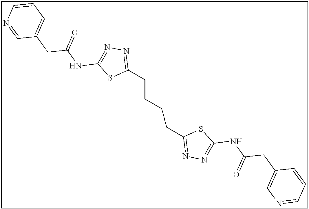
C1(CCCCC2=NN=C(NC(CC3=CN=CC=C3)=O)S2)=NN=C(NC(CC2=CC=CN=C2)=O)S1
